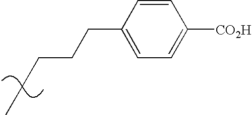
C(CC1=CC=C([CO2H])C=C1)CCC
